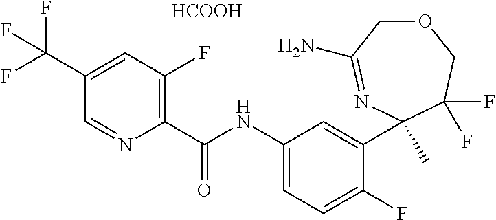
C1(C(NC2=CC=C(F)C(C3(C)N=C(N)COCC3(F)F)=C2)=O)=C(F)C=C(C(F)(F)F)C=N1.[HCOOH]
